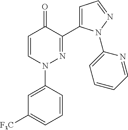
C1=CN(C2=CC([F3C])=CC=C2)N=C(C2=CC=NN2C2=CC=CC=N2)C1=O
